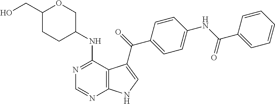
C1(CO)CCC(NC2=NC=NC3=C2C(C(=O)C2=CC=C(NC(C4=CC=CC=C4)=O)C=C2)=CN3)CO1
